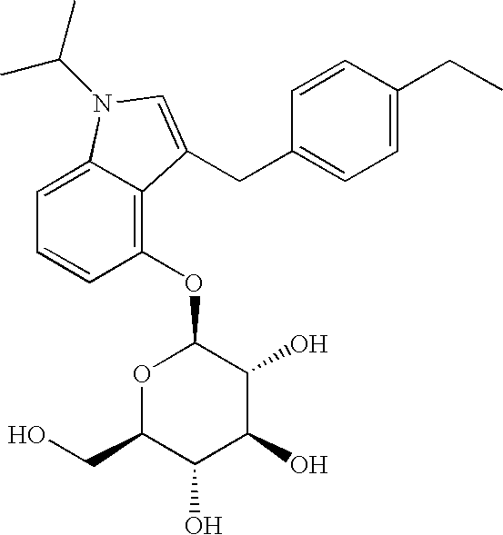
O1C(CO)C(O)C(O)C(O)C1OC1=C2C(=CC=C1)N(C(C)C)C=C2CC1=CC=C(CC)C=C1
